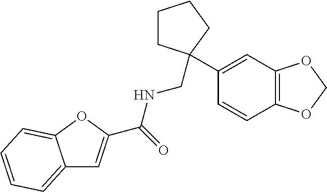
C12=CC=CC=C1OC(C(=O)NCC1(C3=CC4=C(C=C3)OCO4)CCCC1)=C2
